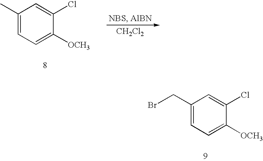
[CH2Cl2].C1(C)=CC=C([OCH3])C(Cl)=C1.C1(CBr)=CC=C([OCH3])C(Cl)=C1
